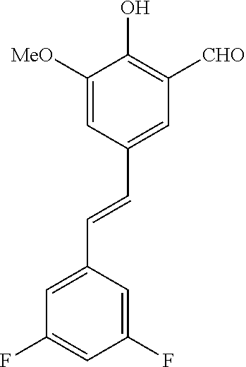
C1([MeO])=CC(C=CC2=CC(F)=CC(F)=C2)=CC([CHO])=C1O
